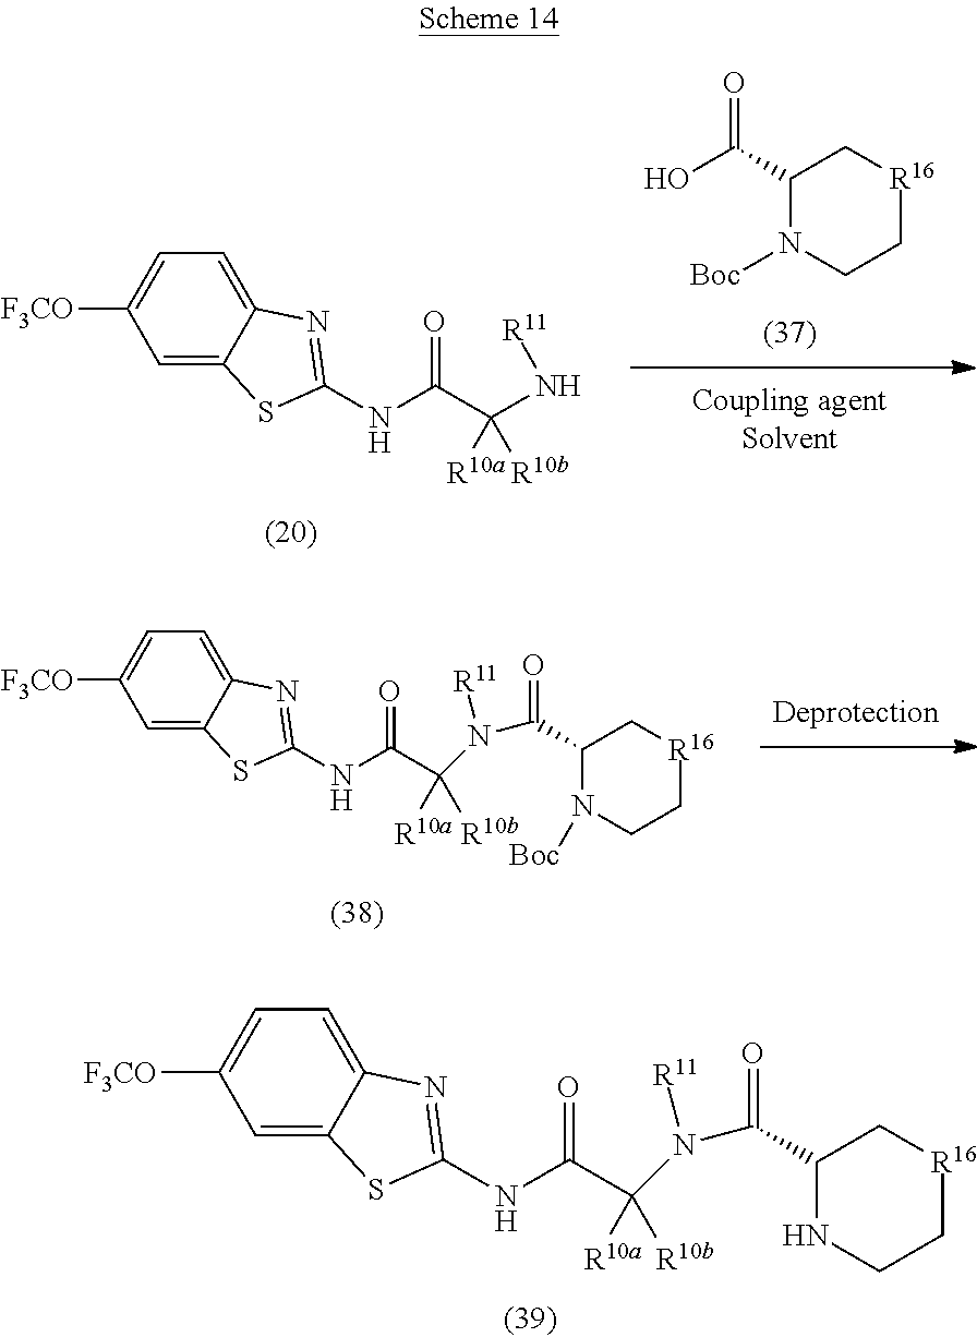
C1(C(O)=O)N([Boc])CC[R16]C1.C1=C2C(=CC=C1[F3CO])N=C(NC(C([R10b])([R10a])N[R11])=O)S2.C1=C2C(=CC=C1[F3CO])N=C(NC(=O)C(N(C(C1N([Boc])CC[R16]C1)=O)[R11])([R10b])[R10a])S2.C1=C2C(=CC=C1[F3CO])N=C(NC(C([R10b])([R10a])N(C(C1NCC[R16]C1)=O)[R11])=O)S2
